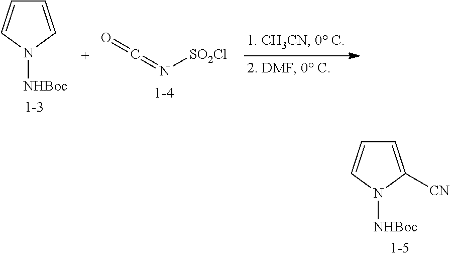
C1=CN([NHBoc])C=C1.N([SO2Cl])=C=O.C1=C([CN])N([NHBoc])C=C1
